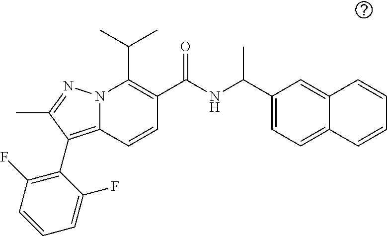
CC(C)C1=C(C(NC(C)C2=CC=C3C(=C2)C=CC=C3)=O)C=CC2=C(C3=C(F)C=CC=C3F)C(C)=NN12
